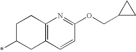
C12=C(C=CC(OCC3CC3)=N1)CC(*)CC2
